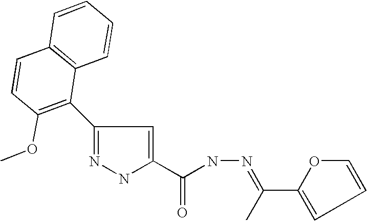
C1(C2=C(OC)C=CC3=C2C=CC=C3)=NNC(C(NN=C(C2=CC=CO2)C)=O)=C1
